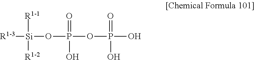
[R1-3][Si]([R1-1])(OP(=O)(OP(O)(O)=O)O)[R1-2]
